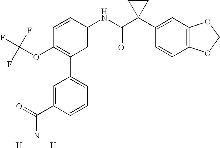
C1=CC(NC(C2(C3=CC4=C(C=C3)OCO4)CC2)=O)=CC(C2=CC=CC(C(=O)N)=C2)=C1OC(F)(F)F.[H].[H]
